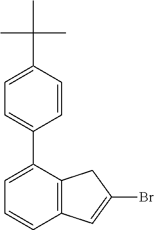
C1=CC2=C(C(C3=CC=C(C(C)(C)C)C=C3)=C1)CC(Br)=C2
